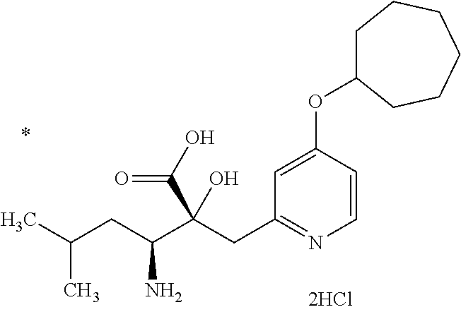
C1=CC(OC2CCCCCC2)=CC(CC(C(CC(C)C)N)(C(O)=O)O)=N1
